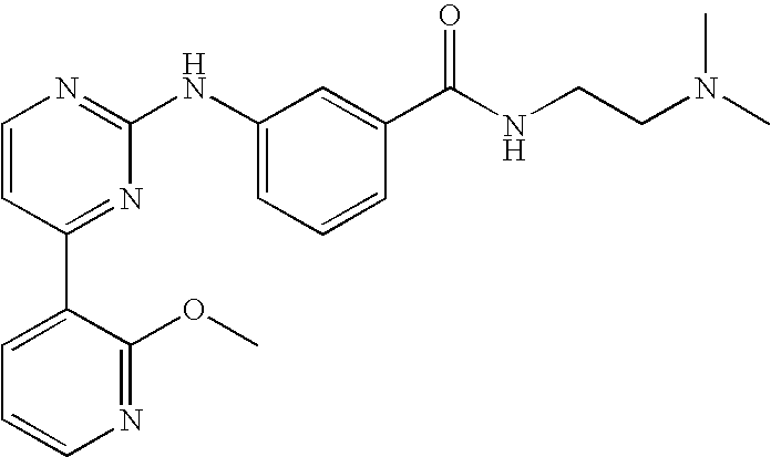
C1=CC(C2=CC=CN=C2OC)=NC(NC2=CC=CC(C(NCCN(C)C)=O)=C2)=N1
